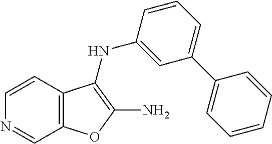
C12=C(C=CN=C1)C(NC1=CC(C3=CC=CC=C3)=CC=C1)=C(N)O2
